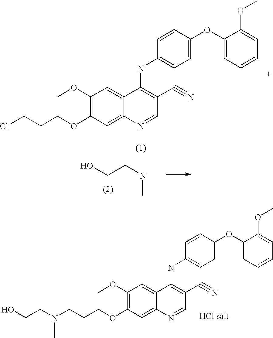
C1(OC)=C(OCCCCl)C=C2C(=C1)C(NC1=CC=C(OC3=CC=CC=C3OC)C=C1)=C(C#N)C=N2.OCCNC.C1(OC)=C(OCCCN(CCO)C)C=C2C(=C1)C(NC1=CC=C(OC3=CC=CC=C3OC)C=C1)=C(C#N)C=N2
